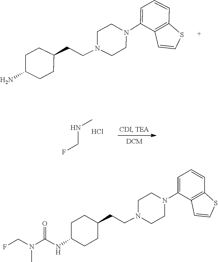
C1CN(CCC2CCC(N)CC2)CCN1C1=CC=CC2=C1C=CS2.N(C)CF.Cl.C1CN(CCC2CCC(NC(N(C)CF)=O)CC2)CCN1C1=CC=CC2=C1C=CS2
